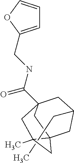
C1=C(CNC(=O)C23CC(CC)CC4(C(C)(C2)C4)C3)OC=C1
